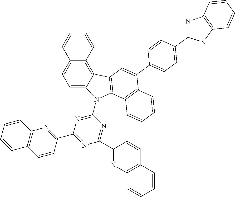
C1=C2C(=C3C(=C1)C=CC=C3)C1=C(N2C2=NC(C3=NC4=C(C=C3)C=CC=C4)=NC(C3=NC4=C(C=C3)C=CC=C4)=N2)C2=C(C(C3=CC=C(C4=NC5=C(S4)C=CC=C5)C=C3)=C1)C=CC=C2
